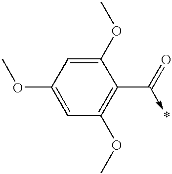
C1(OC)=CC(OC)=CC(OC)=C1C(=O)->*
